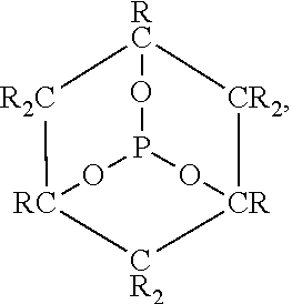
O1P2O[CR]3[CR2][RC](O2)[R2C][RC]1[CR2]3
